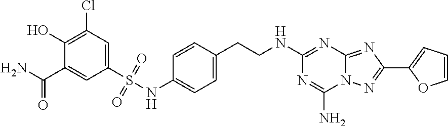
C1(C(=O)N)=CC(S(=O)(=O)NC2=CC=C(CCNC3=NC4=NC(C5=CC=CO5)=NN4C(N)=N3)C=C2)=CC(Cl)=C1O
